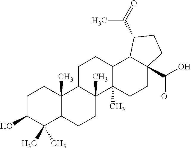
C1C(O)C(C)(C)C2C(C)(C1)C1C(C)(CC2)C2(C)C(CC1)C1C(C(O)=O)(CC2)CCC1C(C)=O
